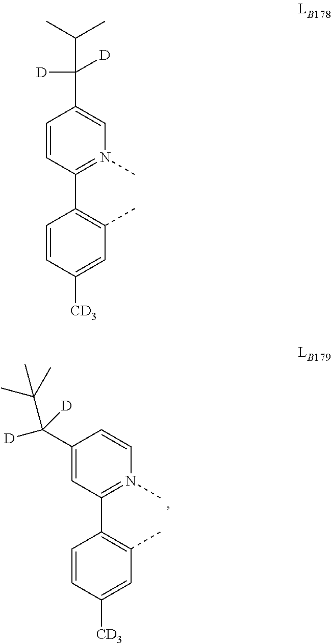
C1=CC([CD3])=CC(C)=C1C1=N(C)C=C(C([D])(C(C)C)[D])C=C1.C1=CC([CD3])=CC(C)=C1C1=N(C)C=CC(C([D])(C(C)(C)C)[D])=C1
